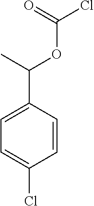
C1(C(C)OC(Cl)=O)=CC=C(Cl)C=C1
